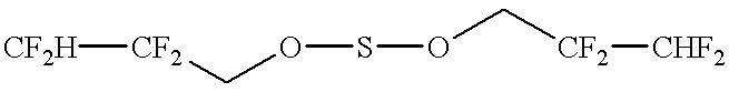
[CF2H][CF2]COSOC[CF2][CHF2]
